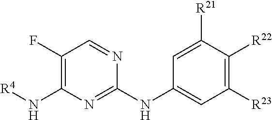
C1([R23])=C([R22])C([R21])=CC(NC2=NC(N[R4])=C(F)C=N2)=C1
